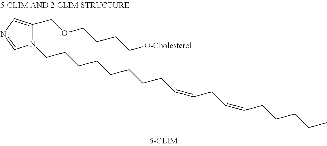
N1(CCCCCCCCC=CCC=CCCCCC)C(COCCCC[O-Cholesterol])=CN=C1
